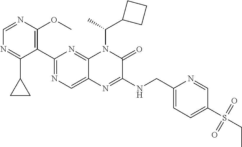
C1=NC(OC)=C(C2=NC=C3C(=N2)N(C(C2CCC2)C)C(=O)C(NCC2=CC=C(S(=O)(=O)CC)C=N2)=N3)C(C2CC2)=N1
